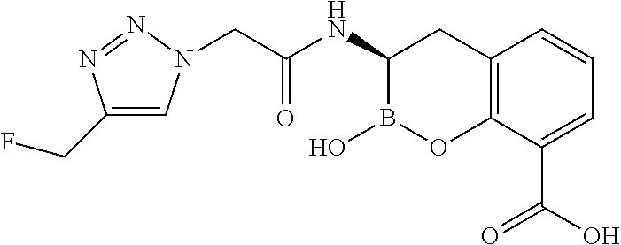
C12=C(C(C(O)=O)=CC=C1)OB(O)C(NC(CN1C=C(CF)N=N1)=O)C2
